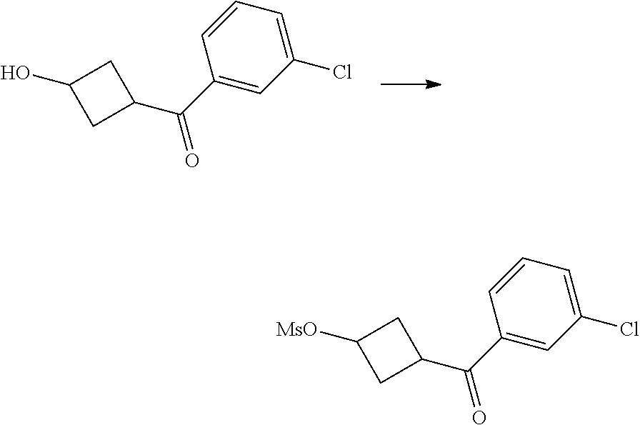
C1(O)CC(C(C2=CC(Cl)=CC=C2)=O)C1.C1([MsO])CC(C(C2=CC(Cl)=CC=C2)=O)C1
